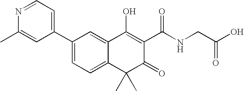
C1(C2=CC=NC(C)=C2)=CC=C2C(=C1)C(O)=C(C(NCC(O)=O)=O)C(=O)C2(C)C
